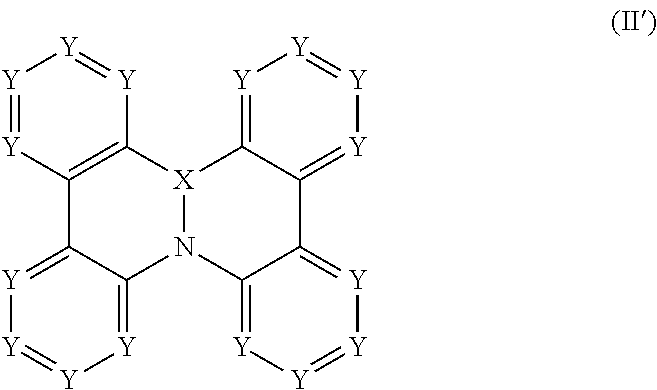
[Y]1=[Y]C2=C([Y]=[Y]1)[X]1N(C3=[Y][Y]=[Y][Y]=C23)C2=[Y][Y]=[Y][Y]=C2C2=[Y][Y]=[Y][Y]=C12
